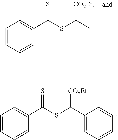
C1=CC=CC(C(SC(C2=CC=CC=C2)[CO2Et])=S)=C1.C1=CC=CC(C(SC(C)[CO2Et])=S)=C1
